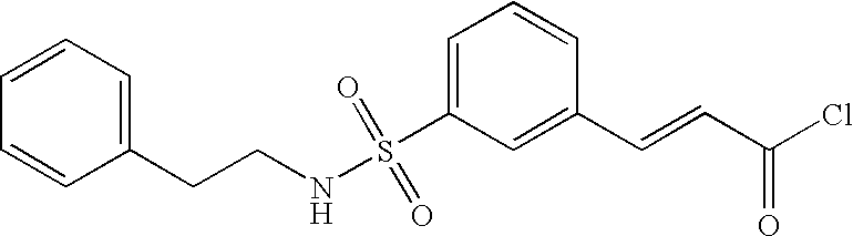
C1=C(S(NCCC2=CC=CC=C2)(=O)=O)C=C(C=CC(Cl)=O)C=C1
